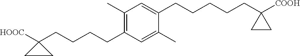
C1(CCCCC2([HOOC])CC2)=C(C)C=C(CCCCCC2([COOH])CC2)C(C)=C1
